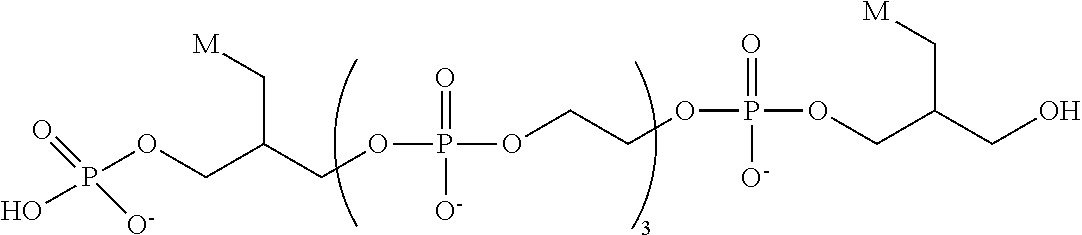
OP(OCC(COP(OCCOP(OCC(CO)C[M])(=O)[O-])(=O)[O-])C[M])(=O)[O-]
